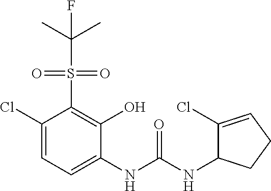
C1(Cl)=CC=C(NC(NC2C(Cl)=CCC2)=O)C(O)=C1S(=O)(=O)C(C)(C)F
